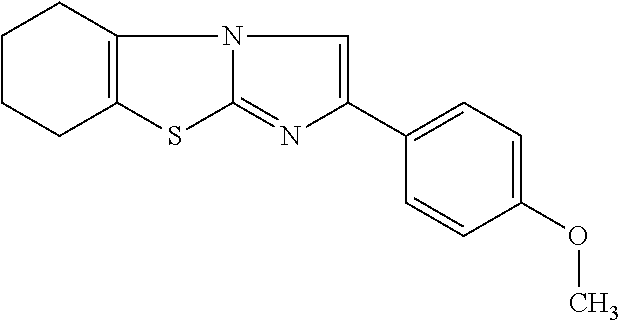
C1(C2=CN3C(=N2)SC2=C3CCCC2)=CC=C(OC)C=C1
